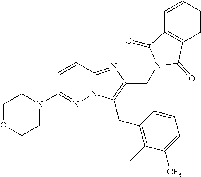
C1OCCN(C2=NN3C(=NC(CN4C(=O)C5=C(C=CC=C5)C4=O)=C3CC3=C(C)C([CF3])=CC=C3)C(I)=C2)C1
